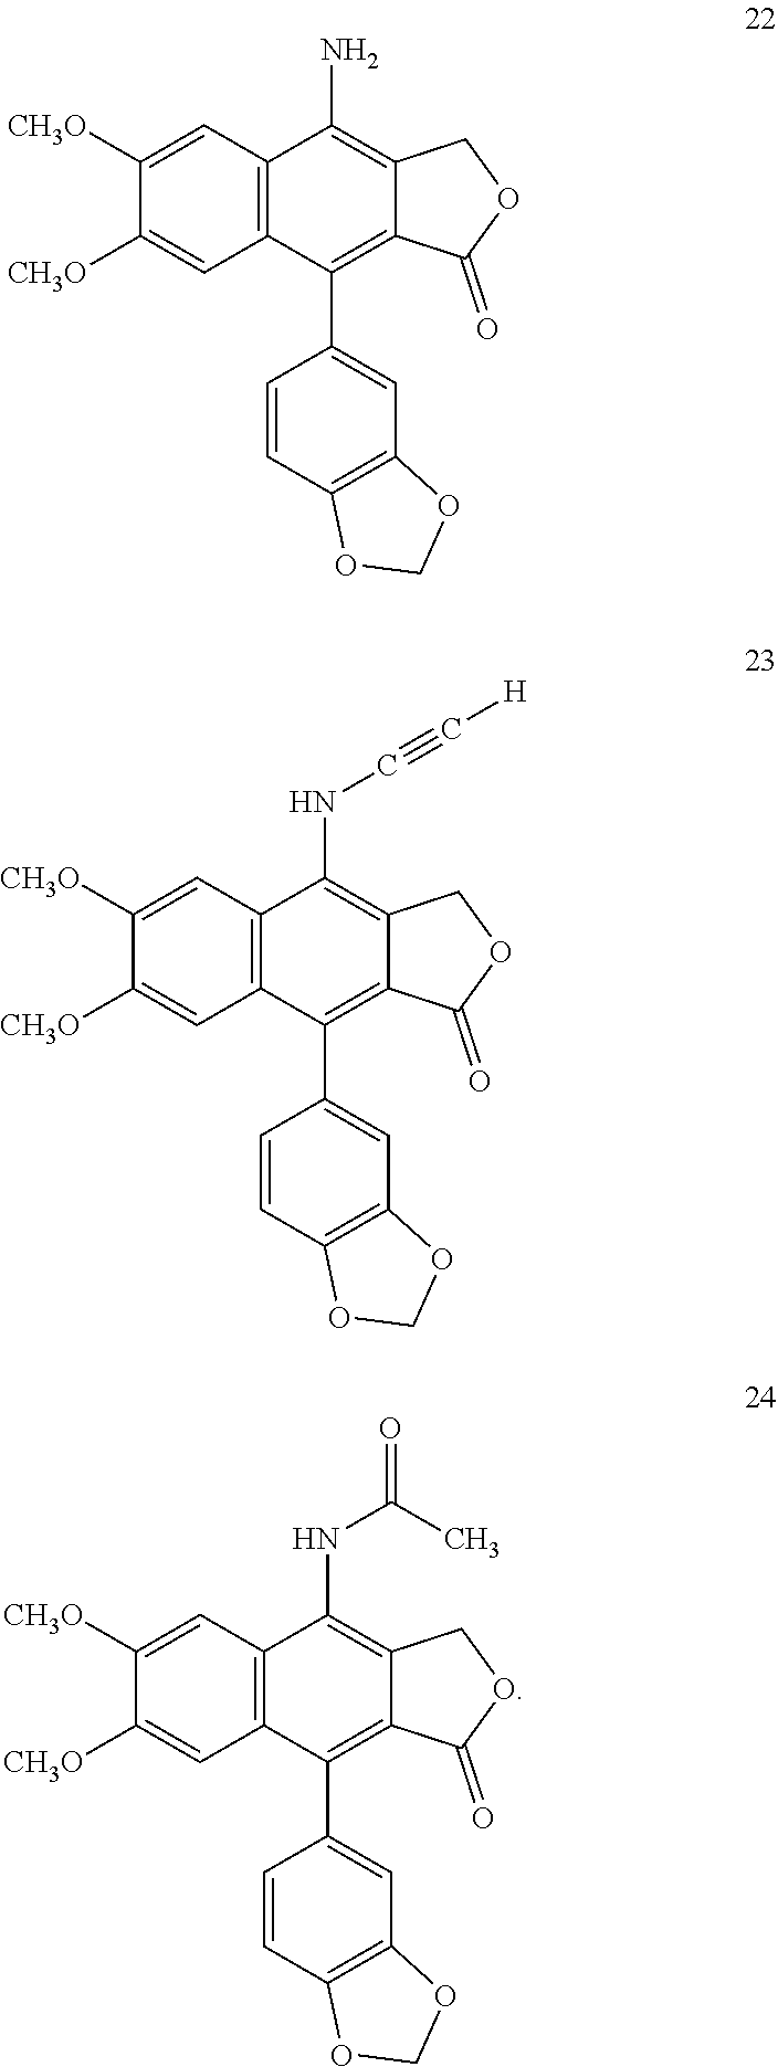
C1=C([CH3O])C([CH3O])=CC2=C1C(N)=C1C(=C2C2=CC3=C(C=C2)OCO3)C(=O)OC1.C1=C([CH3O])C([CH3O])=CC2=C1C(NC#C[H])=C1C(=C2C2=CC3=C(C=C2)OCO3)C(=O)OC1.C1=C([CH3O])C([CH3O])=CC2=C1C(NC(=O)C)=C1C(=C2C2=CC3=C(C=C2)OCO3)C(=O)OC1
